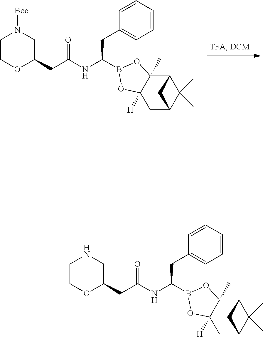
C1(CC(=O)NC(CC2=CC=CC=C2)B2OC3([H])C(C)(O2)C2C(C)(C)C(C3)C2)CN([Boc])CCO1.C1(CC(=O)NC(CC2=CC=CC=C2)B2OC3([H])C(C)(O2)C2C(C)(C)C(C3)C2)CNCCO1
